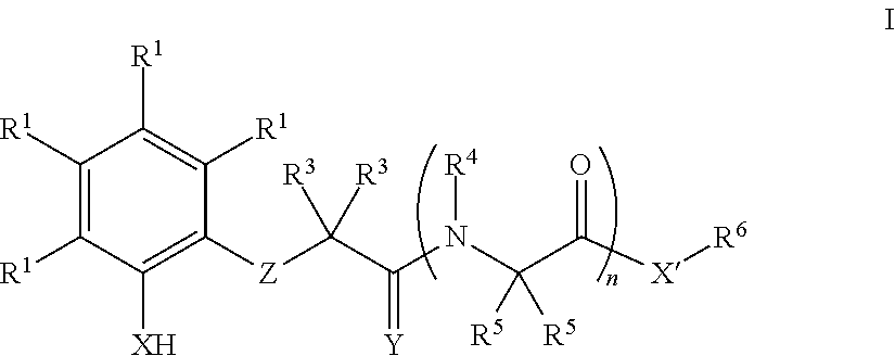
C1([R1])=C([R1])C([XH])=C([Z]C(C(N(C([R5])(C([X][R6])=O)[R5])[R4])=[Y])([R3])[R3])C([R1])=C1[R1]
